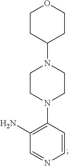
C1(N)=C(N2CCN(C3CCOCC3)CC2)C=CN=C1
